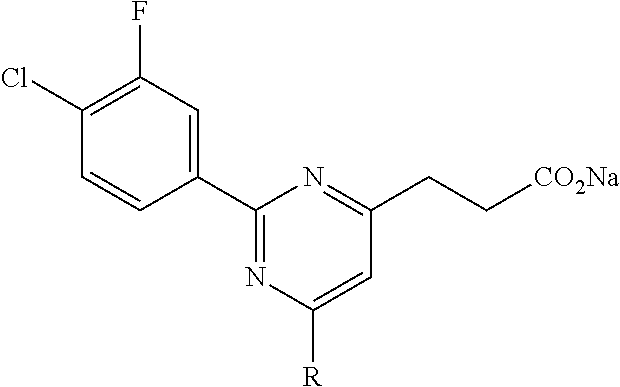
C1(Cl)=C(F)C=C(C2=NC([R])=CC(CC[CO2Na])=N2)C=C1
